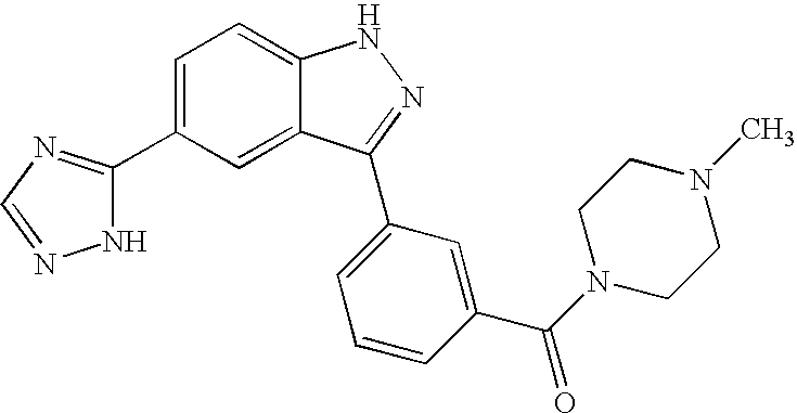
C1=C(C2=NC=NN2)C=C2C(=C1)NN=C2C1=CC=CC(C(N2CCN(C)CC2)=O)=C1
